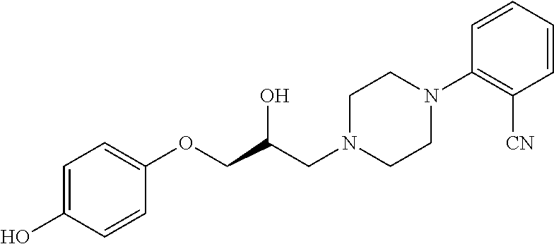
C1=CC(OCC(CN2CCN(C3=C([CN])C=CC=C3)CC2)O)=CC=C1O
